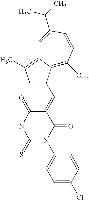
C1(=CC2=CC(C)=C3C2=C(C)C=CC(C(C)C)=C3)C(=O)NC(=S)N(C2=CC=C(Cl)C=C2)C1=O
